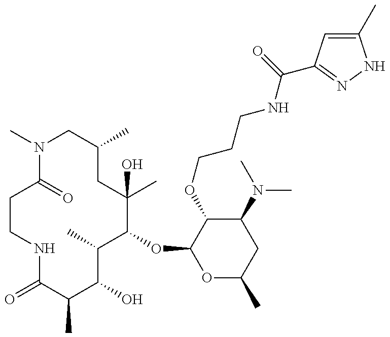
O=C1C(C)C(O)C(C)C(OC2OC(C)CC(N(C)C)C2OCCCNC(=O)C2=NNC(C)=C2)C(C)(O)CC(C)CN(C)C(=O)CCN1
